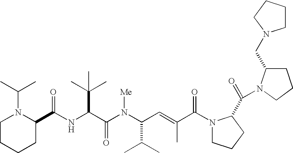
N(C(C(N(C(C(C)C)C=C(C)C(N1CCCC1C(=O)N1C(CN2CCCC2)CCC1)=O)[Me])=O)C(C)(C)C)C(C1N(C(C)C)CCCC1)=O
